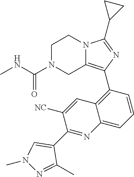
C1N(C(NC)=O)CC2=C(C3=C4C(=CC=C3)N=C(C3=CN(C)N=C3C)C([NC])=C4)N=C(C3CC3)N2C1
